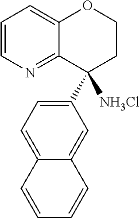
C1=C2C(=CC(C3([NH3Cl])CCOC4=CC=CN=C34)=C1)C=CC=C2
